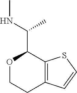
C12=C(SC=C1)C(C(C)NC)OCC2
